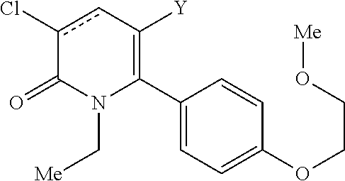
C1(C2=C([Y])cc(Cl)C(=O)N2C[Me])=CC=C(OCCO[Me])C=C1
